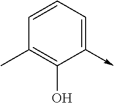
C1(->C)=CC=CC(C)=C1O
